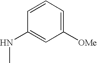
C1([OMe])=CC=CC(NC)=C1
